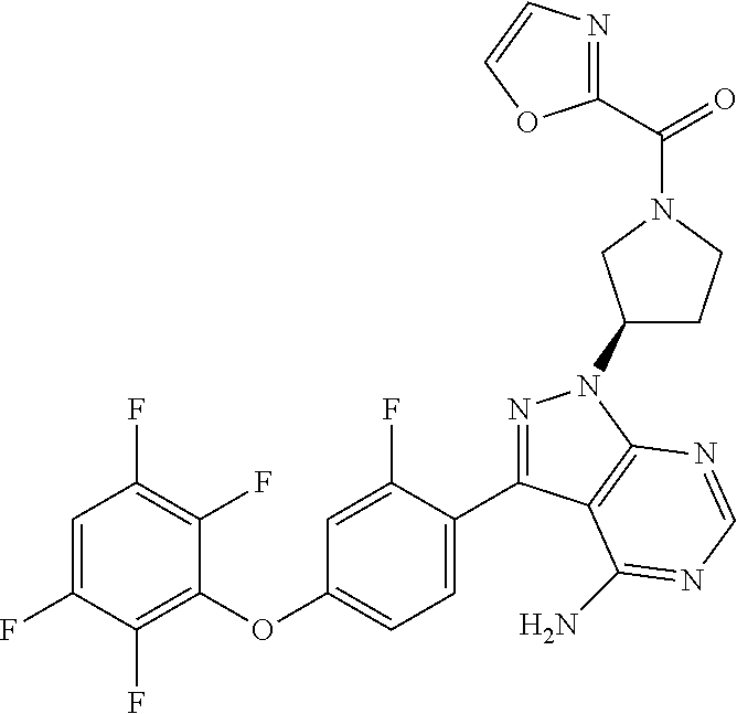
C1=C(F)C(F)=C(OC2=CC=C(C3=NN(C4CCN(C(=O)C5=NC=CO5)C4)C4=C3C(N)=NC=N4)C(F)=C2)C(F)=C1F
